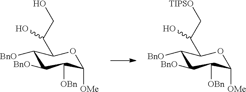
C1([BnO])C([BnO])C([OBn])C([OMe])OC1C(CO)O.C1([BnO])C([BnO])C([OBn])C([OMe])OC1C(C[TIPSO])O
